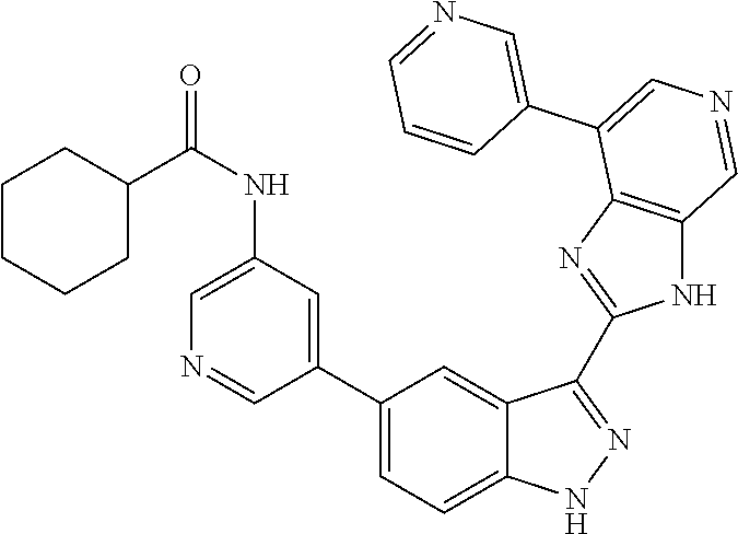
C(NC1=CN=CC(C2=CC=C3C(=C2)C(C2=NC4=C(N2)C=NC=C4C2=CN=CC=C2)=NN3)=C1)(=O)C1CCCCC1
